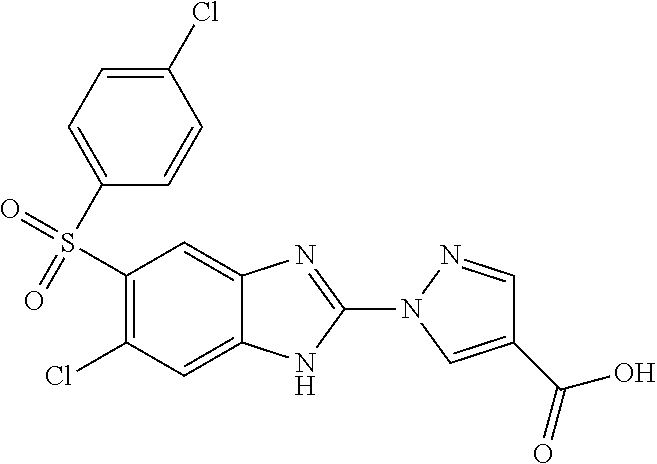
C1(Cl)=CC=C(S(=O)(=O)C2=C(Cl)C=C3C(=C2)N=C(N2C=C(C(=O)O)C=N2)N3)C=C1
